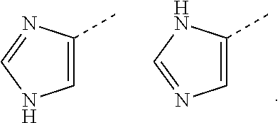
C1=C(C)N=CN1.C1=C(C)NC=N1
